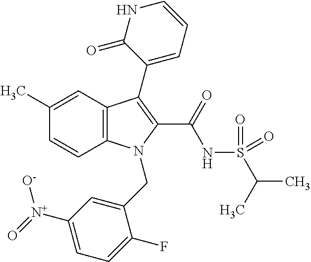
C1(C)=CC2=C(C=C1)N(CC1=CC([N+]([O-])=O)=CC=C1F)C(C(NS(C(C)C)(=O)=O)=O)=C2C1=CC=CNC1=O
